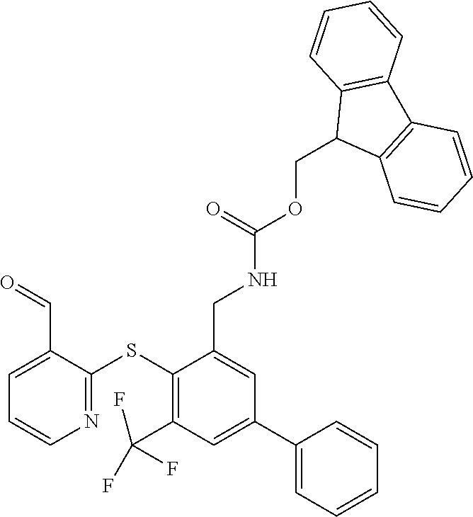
C1(SC2=NC=CC=C2C=O)=C(C(F)(F)F)C=C(C2=CC=CC=C2)C=C1CNC(OCC1C2=C(C3=C1C=CC=C3)C=CC=C2)=O
